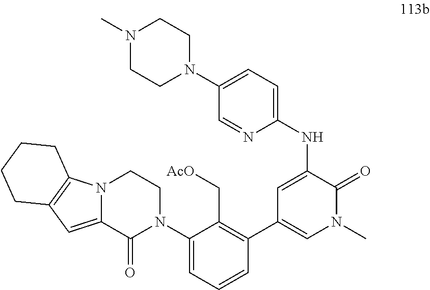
C1(NC2=CC(C3=C(C[AcO])C(N4CCN5C(=CC6=C5CCCC6)C4=O)=CC=C3)=CN(C)C2=O)=CC=C(N2CCN(C)CC2)C=N1
